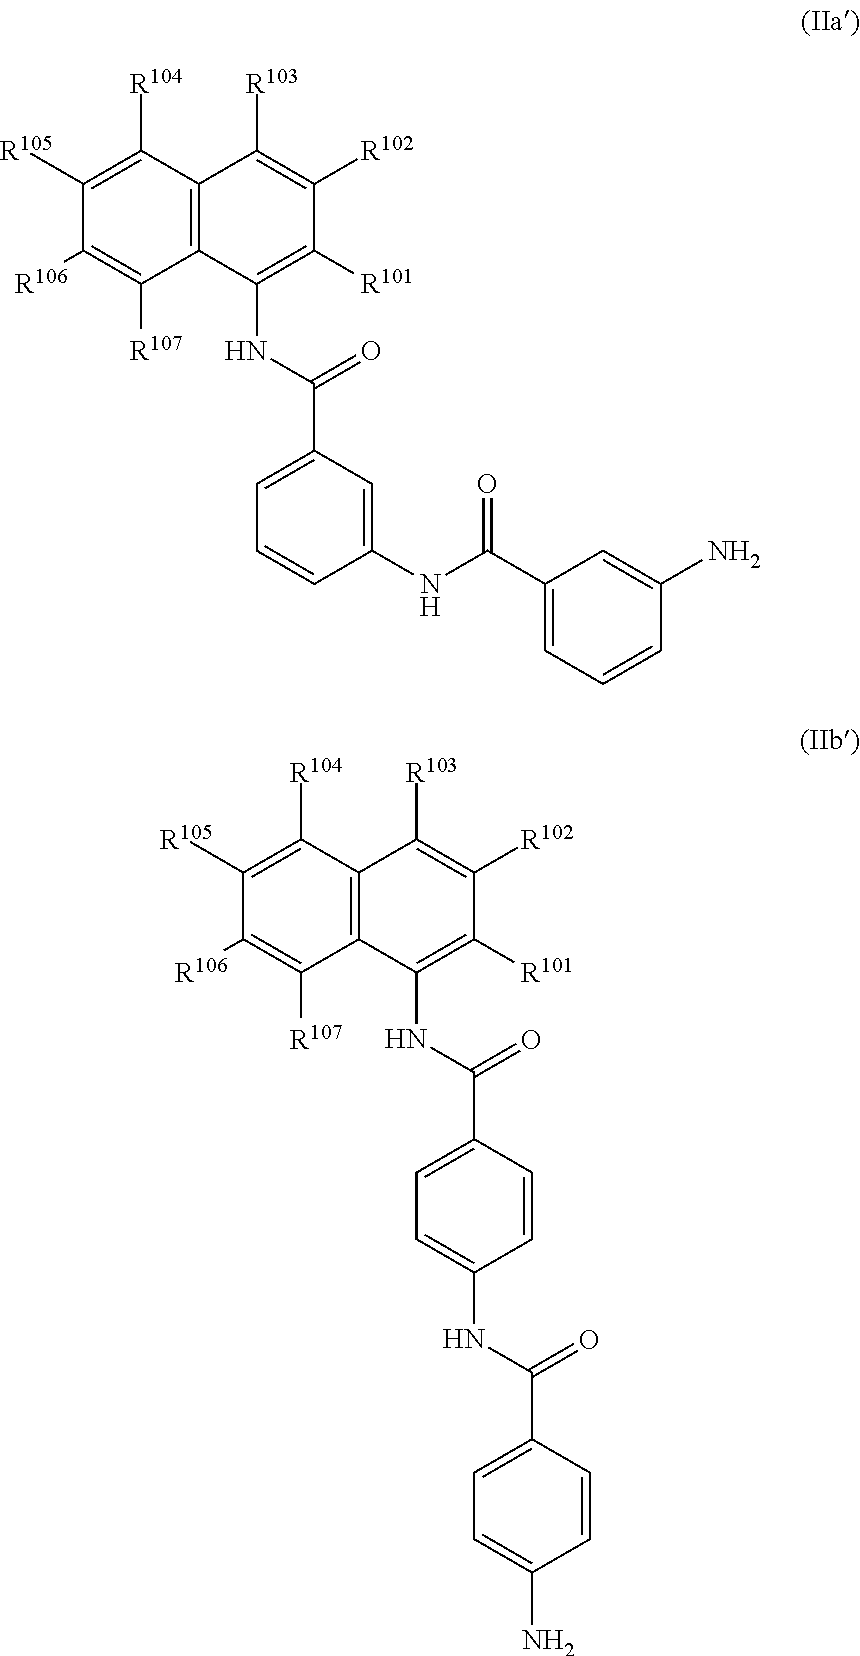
C12=C(C([R104])=C([R105])C([R106])=C1[R107])C([R103])=C([R102])C([R101])=C2NC(=O)C1=CC=CC(NC(C2=CC=CC(N)=C2)=O)=C1.C12=C(C([R104])=C([R105])C([R106])=C1[R107])C([R103])=C([R102])C([R101])=C2NC(=O)C1=CC=C(NC(C2=CC=C(N)C=C2)=O)C=C1
